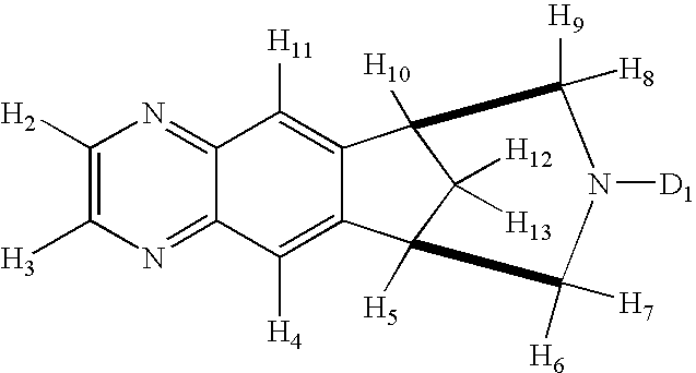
C1([H2])=C([H3])N=C2C(=N1)C([H11])=C1C(=C2[H4])C2([H5])C([H12])([H13])C1([H10])C([H8])([H9])N([D1])C2([H6])[H7]
